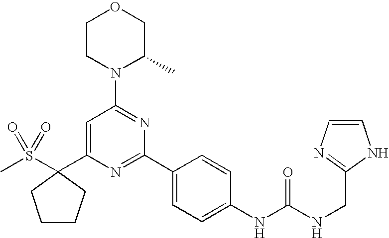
C1=C(C2(S(C)(=O)=O)CCCC2)N=C(C2=CC=C(NC(NCC3=NC=CN3)=O)C=C2)N=C1N1C(C)COCC1
